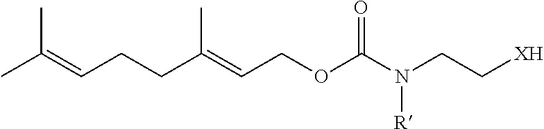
N(CC[XH])([R])C(OCC=C(CCC=C(C)C)C)=O
